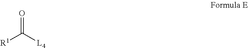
O=C([L4])[R1]
